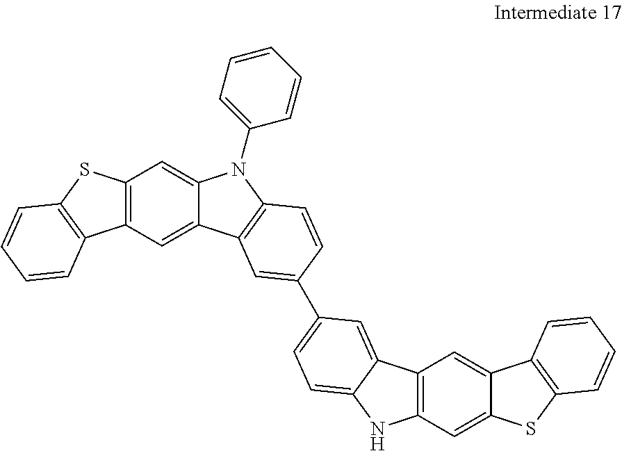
C12=C(C=C3C(=C1)N(C1=CC=CC=C1)C1=C3C=C(C3=CC=C4C(=C3)C3=C(C=C5C(=C3)C3=C(S5)C=CC=C3)N4)C=C1)C1=C(S2)C=CC=C1
